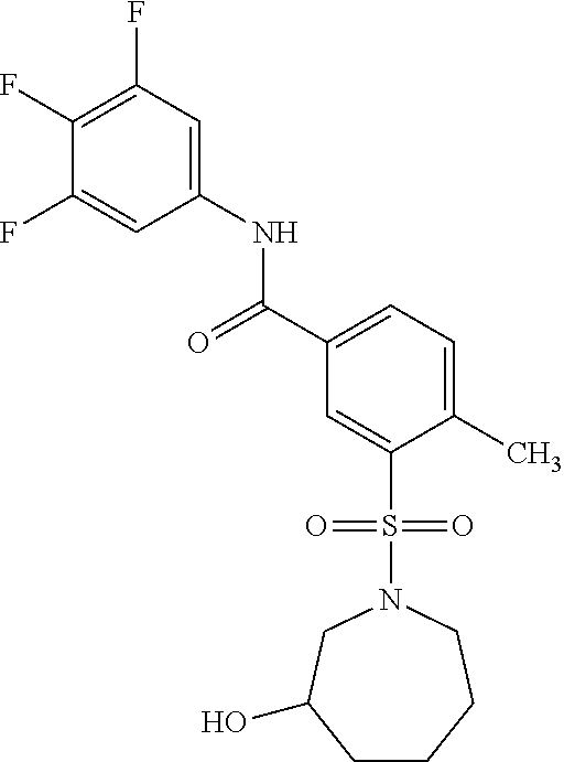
C1(F)=C(F)C=C(NC(=O)C2=CC=C(C)C(S(=O)(=O)N3CC(O)CCCC3)=C2)C=C1F
